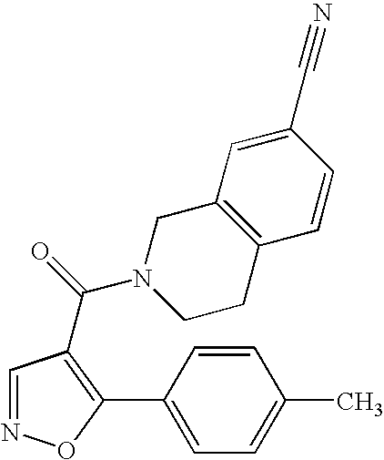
C1=CC(C2=C(C(=O)N3CCC4=C(C3)C=C(C#N)C=C4)C=NO2)=CC=C1C
